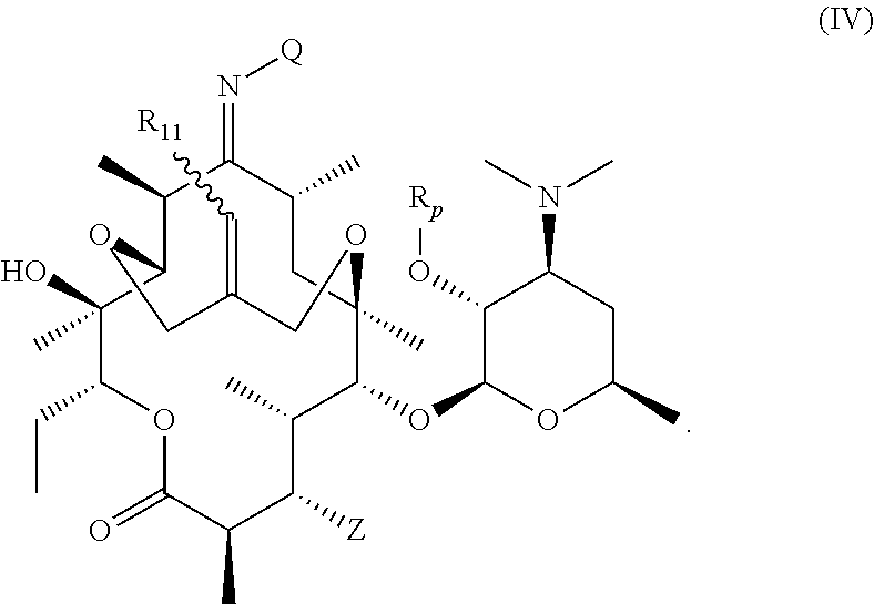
C1(C)C2C(O)(C)C(CC)OC(=O)C(C)C([Z])C(C)C(OC3OC(C)CC(N(C)C)C3O[Rp])C(C)(CC(C)C1=N[Q])OCC(=C[R11])CO2
